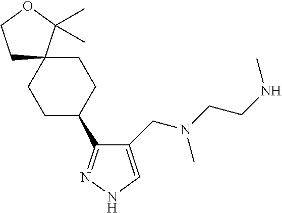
C1(C2CCC3(CC2)CCOC3(C)C)=NNC=C1CN(CCNC)C
